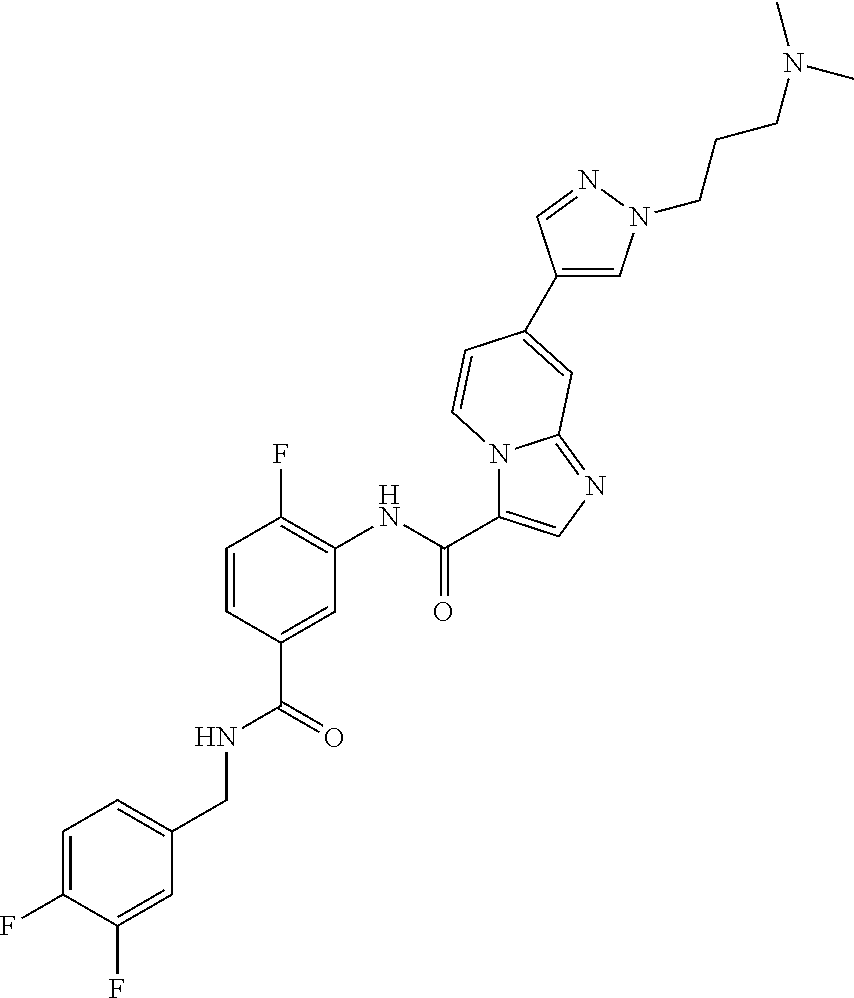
O=C(C1=CC(NC(=O)C2=CN=C3N2C=CC(C2=CN(CCCN(C)C)N=C2)=C3)=C(F)C=C1)NCC1=CC=C(F)C(F)=C1
